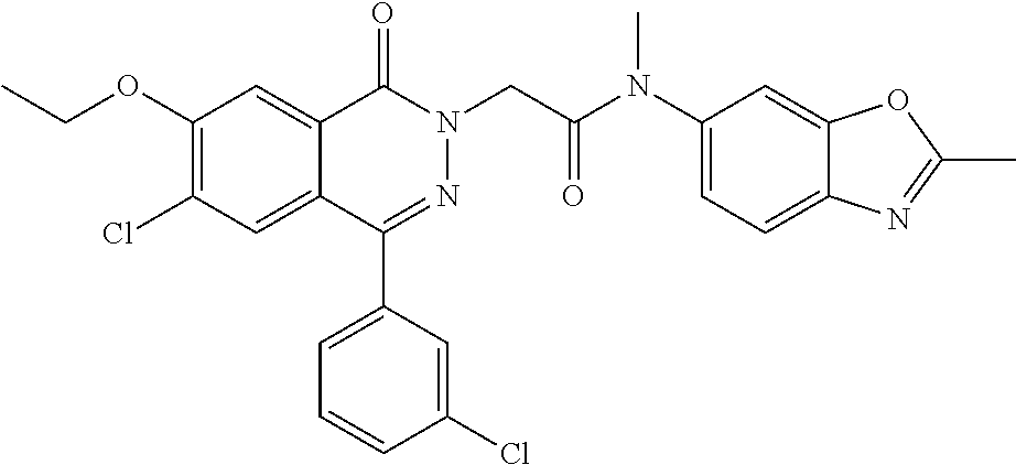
C(C)OC1=C(Cl)C=C2C(=C1)C(=O)N(CC(N(C1=CC=C3C(=C1)OC(C)=N3)C)=O)N=C2C1=CC=CC(Cl)=C1
